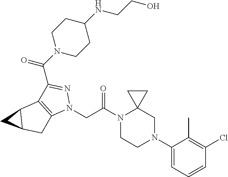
N1(C(CN2N=C(C(N3CCC(NCCO)CC3)=O)C3=C2CC2C3C2)=O)CCN(C2=CC=CC(Cl)=C2C)CC12CC2
